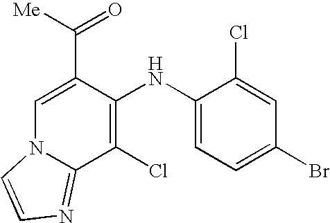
C1(Cl)=C(NC2=CC=C(Br)C=C2Cl)C(C([Me])=O)=CN2C1=NC=C2
